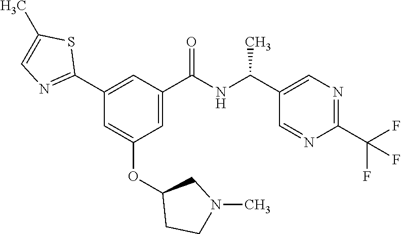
C1(C2=NC=C(C)S2)=CC(C(NC(C2=CN=C(C(F)(F)F)N=C2)C)=O)=CC(OC2CCN(C)C2)=C1
